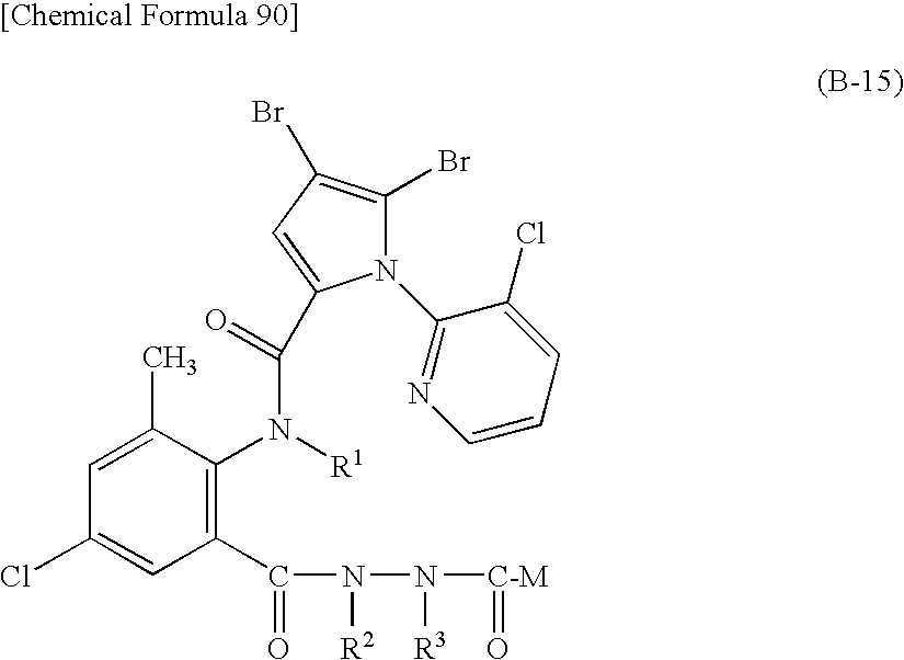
C1=C(C)C(N([R1])C(=O)C2=CC(Br)=C(Br)N2C2=NC=CC=C2Cl)=C(C(N(N([C-M]=O)[R3])[R2])=O)C=C1Cl
